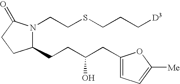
C1(CCC(CC2=CC=C([Me])O2)O)N(CCSCCC[D3])C(=O)CC1
